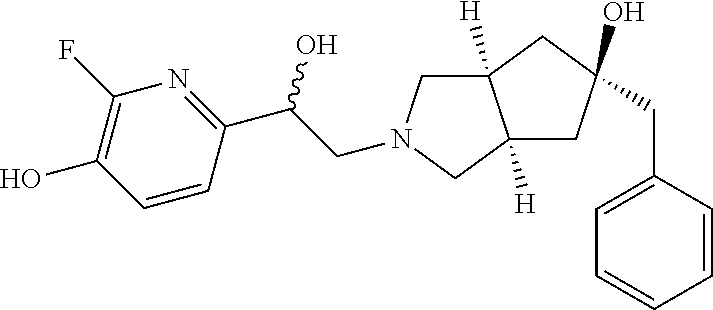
C12([H])CN(CC(C3=NC(F)=C(O)C=C3)O)CC1([H])CC(CC1=CC=CC=C1)(O)C2
